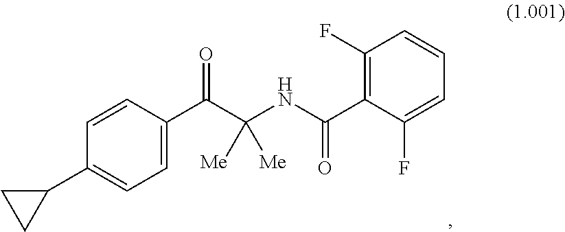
C1=CC(C(C(NC(C2=C(F)C=CC=C2F)=O)([Me])[Me])=O)=CC=C1C1CC1
